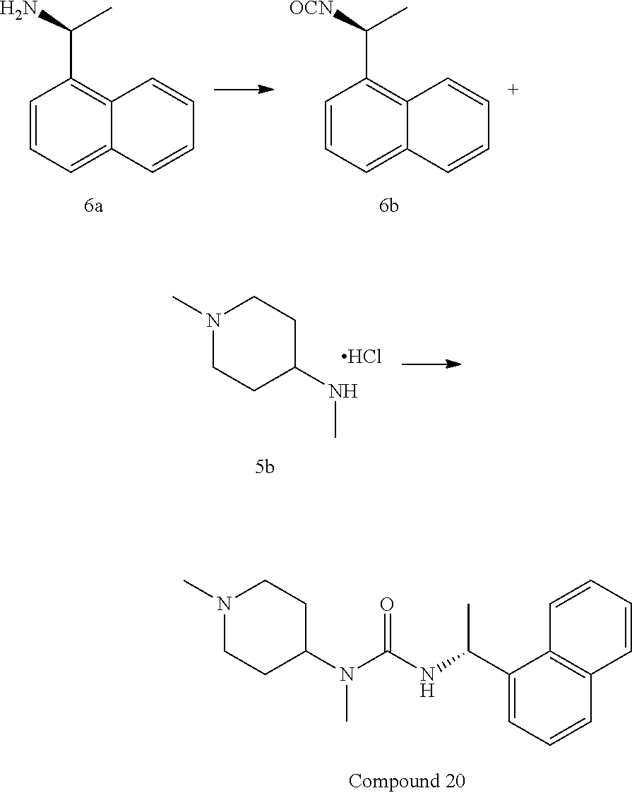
C1N(C)CCC(NC)C1.Cl.C1(C(NC(N(C2CCN(C)CC2)C)=O)C)=CC=CC2=C1C=CC=C2.C1=CC=C2C(=C1C(N)C)C=CC=C2.C1=CC=C2C(=C1C([OCN])C)C=CC=C2
